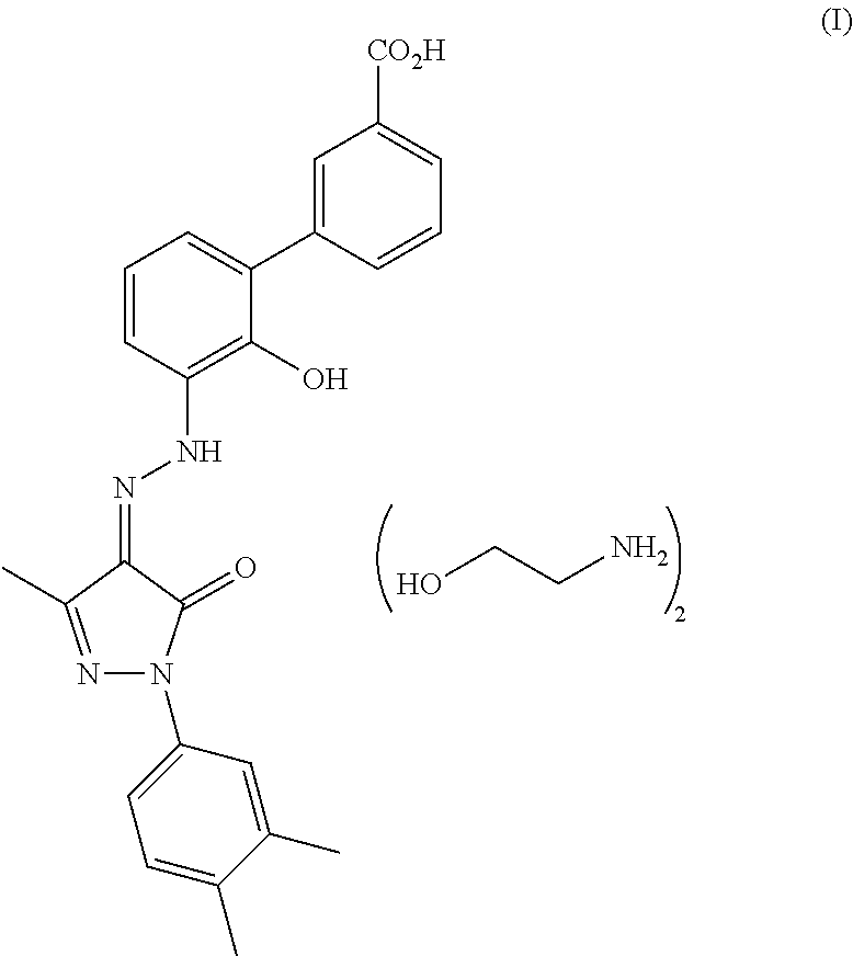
C1=C(C2=CC=CC(NN=C3C(=O)N(C4=CC=C(C)C(C)=C4)N=C3C)=C2O)C=CC=C1[CO2H].OCCN
